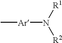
C[Ar]N([R2])[R1]
